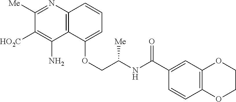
C1([Me])=NC2=C(C(N)=C1[HO2C])C(OCC(NC(C1=CC3=C(C=C1)OCCO3)=O)[Me])=CC=C2
